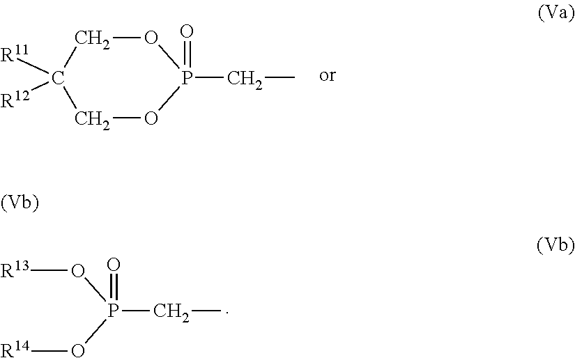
O1CC([R11])([R12])COP1(CC)=O.O([R13])P(O[R14])(CC)=O
